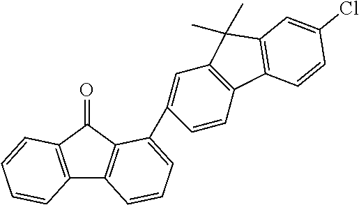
C12=C(C=CC=C1)C(=O)C1=C2C=CC=C1C1=CC2=C(C=C1)C1=C(C2(C)C)C=C(Cl)C=C1
